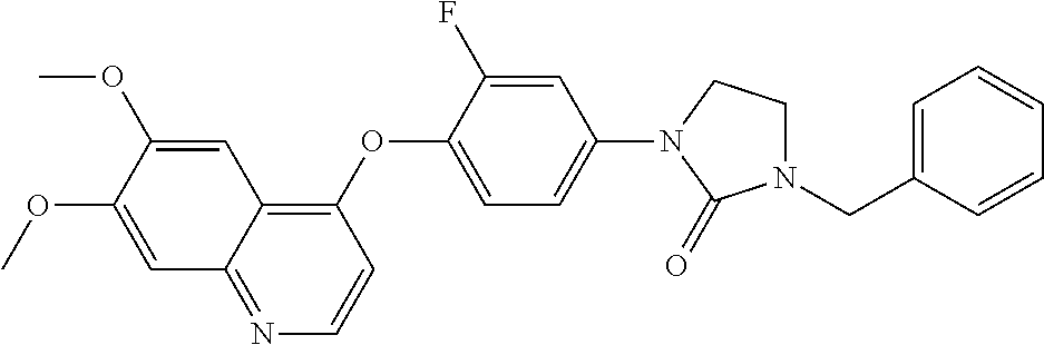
C1=C(OC)C(OC)=CC2=C(OC3=CC=C(N4CCN(CC5=CC=CC=C5)C4=O)C=C3F)C=CN=C12
